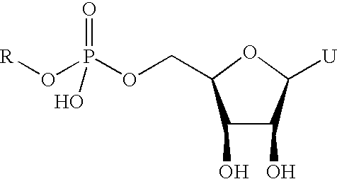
C1(O)C(O)C([U])OC1COP(O[R])(=O)O
